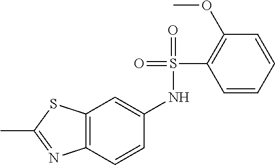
C12=C(C=CC(NS(C3=C(OC)C=CC=C3)(=O)=O)=C1)N=C(C)S2
